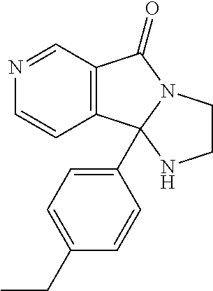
C12=C(C3(C4=CC=C(CC)C=C4)N(C1=O)CCN3)C=CN=C2
